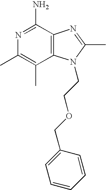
C12=C(C(N)=NC(C)=C1C)N=C(C)N2CCOCC1=CC=CC=C1
